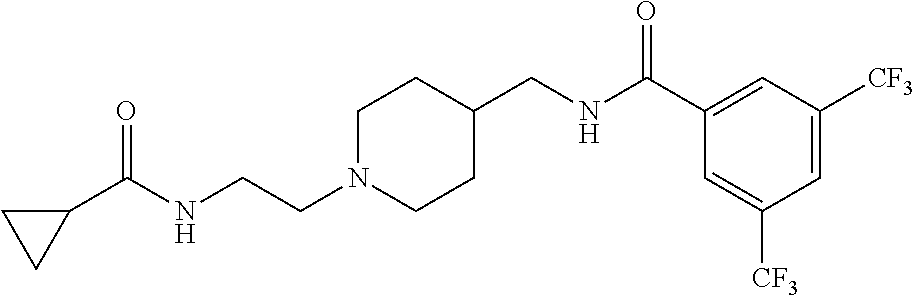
C1N(CCNC(C2CC2)=O)CCC(CNC(C2=CC([CF3])=CC([CF3])=C2)=O)C1
